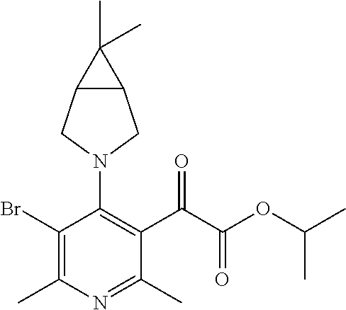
BrC1=C(C)N=C(C)C(C(C(OC(C)C)=O)=O)=C1N1CC2C(C1)C2(C)C
